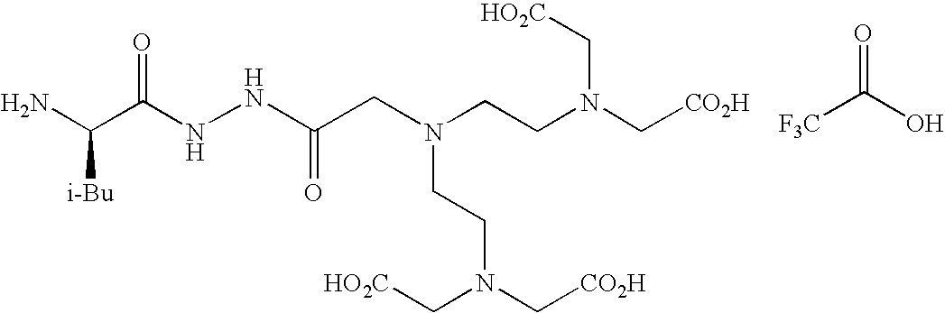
O=C([F3C])O.NC(C(NNC(CN(CCN(C[CO2H])C[HO2C])CCN(C[CO2H])C[HO2C])=O)=O)[i-Bu]
